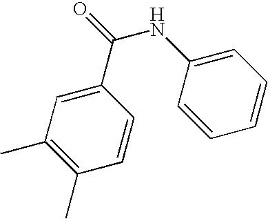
C1(C)=C(C)C=C(C(=O)NC2=CC=CC=C2)C=C1
